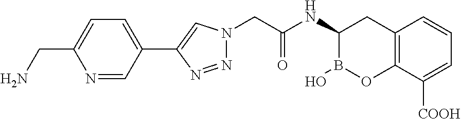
C12=C(C([COOH])=CC=C1)OB(O)C(NC(=O)CN1N=NC(C3=CC=C(CN)N=C3)=C1)C2
